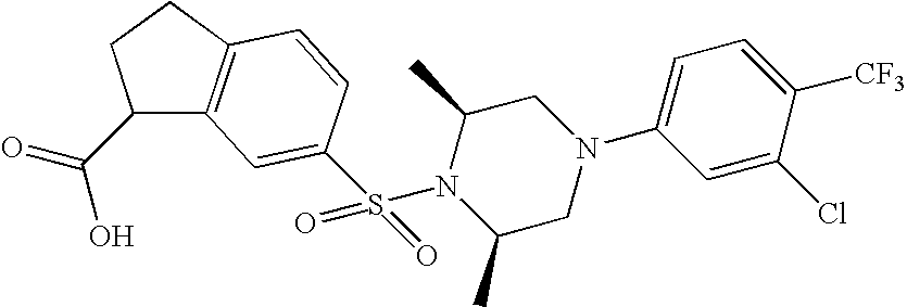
C1(C(=O)O)C2=C(CC1)C=CC(S(N1C(C)CN(C3=CC=C([CF3])C(Cl)=C3)CC1C)(=O)=O)=C2
